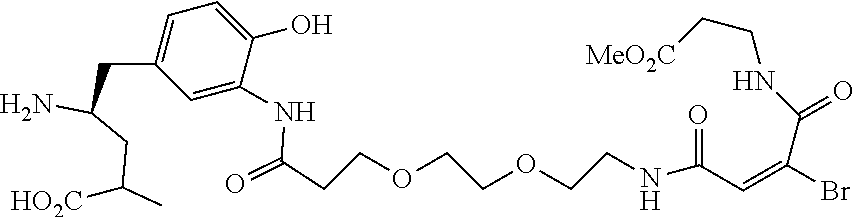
C1(O)=CC=C(CC(N)CC(C)[HO2C])C=C1NC(=O)CCOCCOCCNC(C=C(Br)C(=O)NCC[MeO2C])=O
